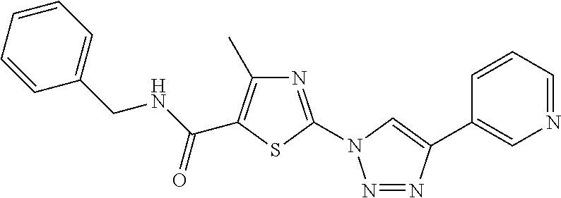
N1=C(N2N=NC(C3=CN=CC=C3)=C2)SC(C(NCC2=CC=CC=C2)=O)=C1C
